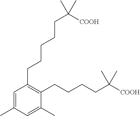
C1(C)=CC(CCCCCC(C)(C)[COOH])=C(CCCCC(C)(C)[COOH])C(C)=C1
